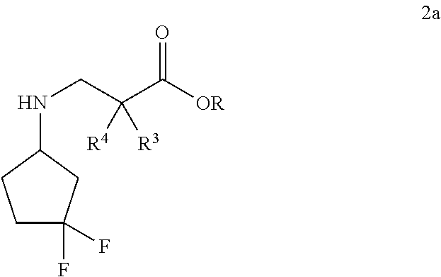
N(CC(C([OR])=O)([R3])[R4])C1CCC(F)(F)C1
